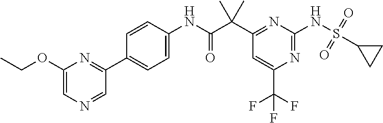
C1(C(C(NC2=CC=C(C3=NC(OCC)=CN=C3)C=C2)=O)(C)C)=NC(NS(=O)(=O)C2CC2)=NC(C(F)(F)F)=C1
